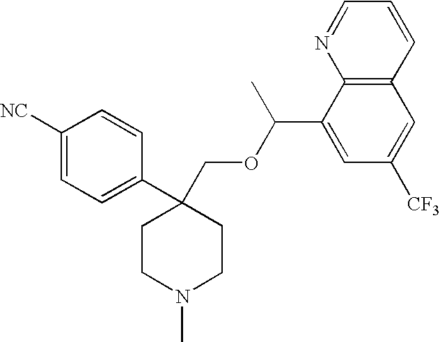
C1([NC])=CC=C(C2(COC(C3=CC([CF3])=CC4=C3N=CC=C4)C)CCN(C)CC2)C=C1
